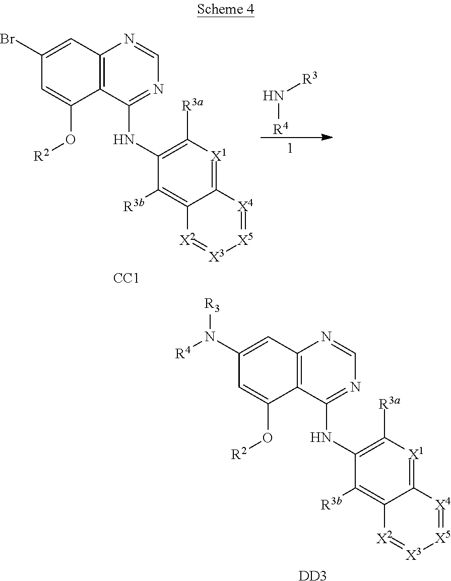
C1(N([R4])[R3])=CC2=C(C(O[R2])=C1)C(NC1=C([R3a])[X1]=C3C(=C1[R3b])[X2]=[X3][X5]=[X4]3)=NC=N2.[DD3].C1(Br)=CC2=C(C(O[R2])=C1)C(NC1=C([R3a])[X1]=C3C(=C1[R3b])[X2]=[X3][X5]=[X4]3)=NC=N2.[CC1].N([R3])[R4]
